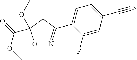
O1N=C(C2=CC=C(C#N)C=C2F)CC1(OC)C(=O)OC
